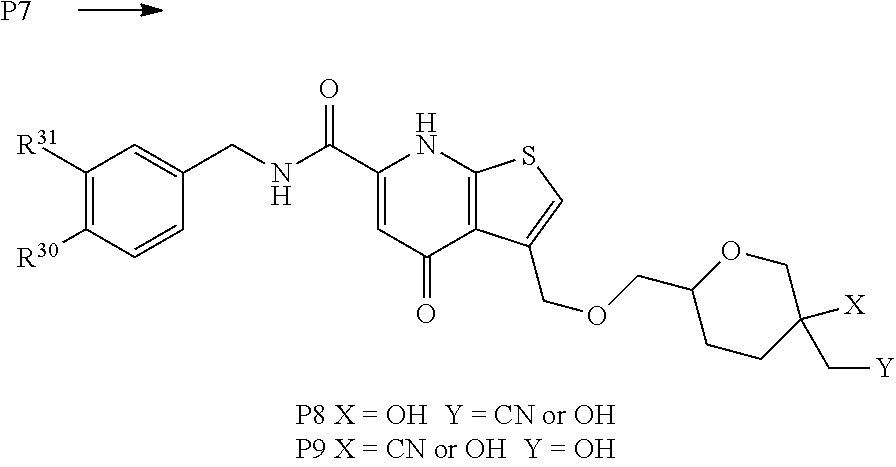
C1(C(NCC2=CC([R31])=C([R30])C=C2)=O)=CC(=O)C2=C(N1)SC=C2COCC1CCC([X])(C[Y])CO1.[P7]
